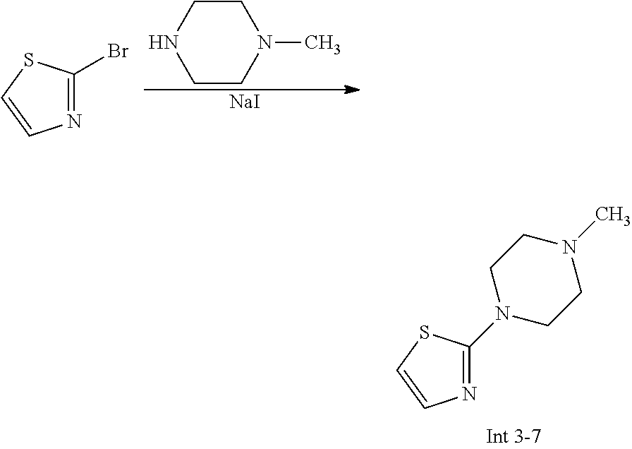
N1=C(N2CCN(C)CC2)SC=C1.C1CNCCN1C.[NaI].N1=C(Br)SC=C1
